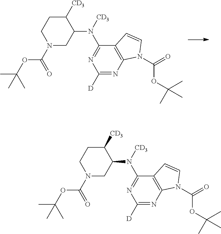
C1([CD3])CCN(C(OC(C)(C)C)=O)CC1N([CD3])C1=NC([D])=NC2=C1C=CN2C(=O)OC(C)(C)C.C1([CD3])CCN(C(OC(C)(C)C)=O)CC1N([CD3])C1=NC([D])=NC2=C1C=CN2C(=O)OC(C)(C)C
